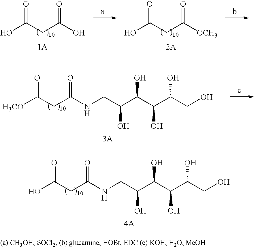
OC(CC(O)=O)=O.OC(CC([OCH3])=O)=O.[H3CO]C(CC(NCC(C(C(C(CO)O)O)O)O)=O)=O.OC(CC(NCC(C(C(C(CO)O)O)O)O)=O)=O
